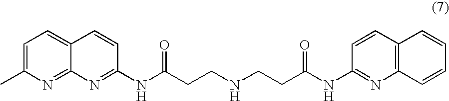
C1=C(C)N=C2C(=C1)C=CC(NC(CCNCCC(NC1=NC3=C(C=C1)C=CC=C3)=O)=O)=N2
